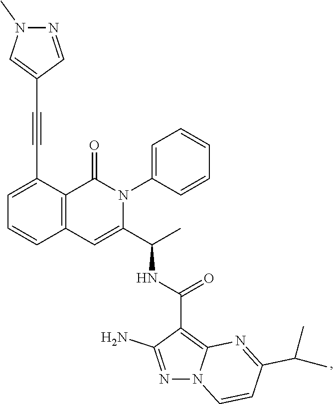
C1=C(C#CC2=CN(C)N=C2)C2=C(C=C1)C=C(C(C)NC(C1=C3N(N=C1N)C=CC(C(C)C)=N3)=O)N(C1=CC=CC=C1)C2=O
